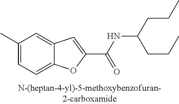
C1(C)=CC=C2C(=C1)C=C(C(=O)NC(CCC)CCC)O2
